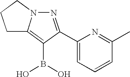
N1=C(C2=CC=CC(C)=N2)C(B(O)O)=C2N1CCC2
